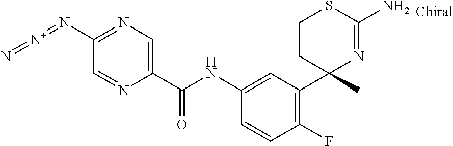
C1(NC(C2=CN=C(N=[N+]=N)C=N2)=O)=CC(C2(C)N=C(N)SCC2)=C(F)C=C1
